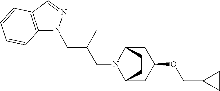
C12=C(C=NN1CC(CN1C3CC(OCC4CC4)CC1CC3)C)C=CC=C2
